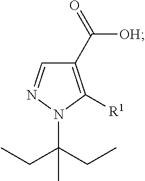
C1(C(=O)[OH])=C([R1])N(C(C)(CC)CC)N=C1
